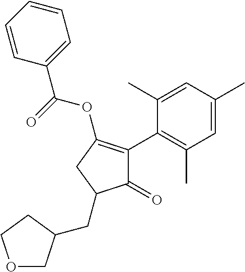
C1(=O)C(C2=C(C)C=C(C)C=C2C)=C(OC(=O)C2=CC=CC=C2)CC1CC1COCC1
